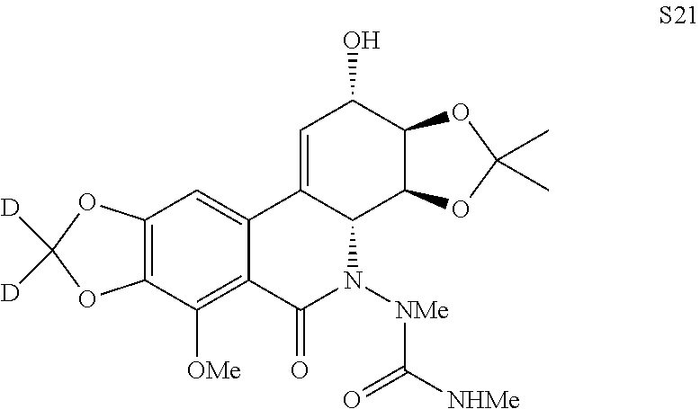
C12=CC(O)C3C(C1N([NMe]C([NHMe])=O)C(=O)C1=C([OMe])C4=C(C=C21)OC([D])([D])O4)OC(C)(C)O3
